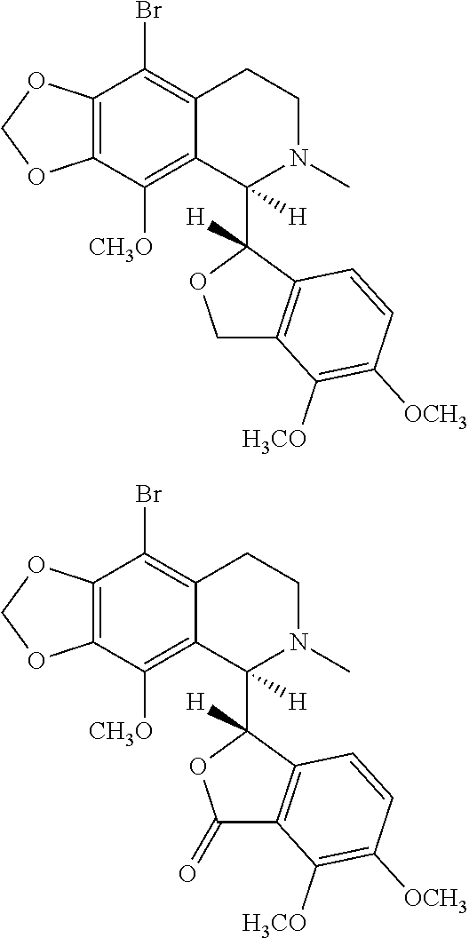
C12=C(OCO1)C(Br)=C1C(=C2[CH3O])C(C2([H])OCC3=C2C=CC([OCH3])=C3[H3CO])([H])N(C)CC1.C12=C(OCO1)C(Br)=C1C(=C2[CH3O])C(C2([H])OC(=O)C3=C2C=CC([OCH3])=C3[H3CO])([H])N(C)CC1
